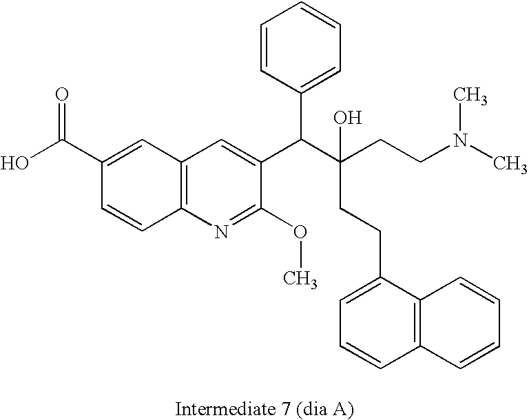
C12=C(N=C(OC)C(C(C(CCN(C)C)(CCC3=CC=CC4=C3C=CC=C4)O)C3=CC=CC=C3)=C1)C=CC(C(=O)O)=C2
